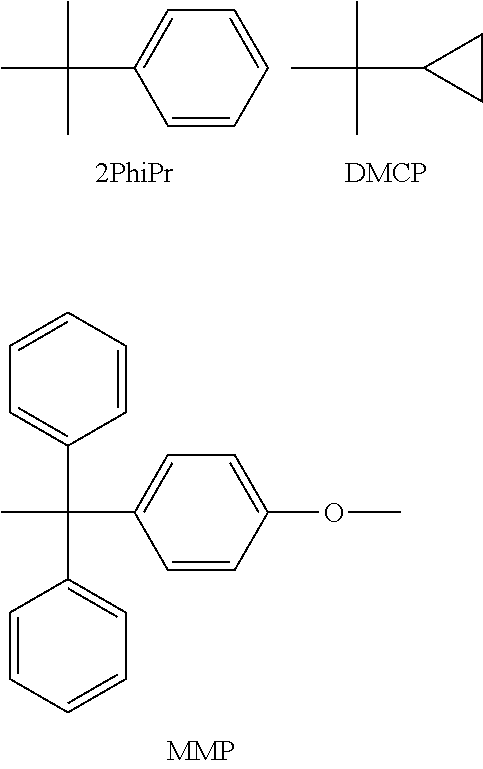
C1=C(C(C)(C)C)C=CC=C1.C1(C(C)(C)C)CC1.C1=C(C(C)(C2=CC=CC=C2)C2=CC=CC=C2)C=CC(OC)=C1
